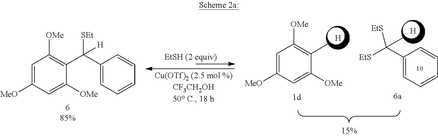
C1=C([MeO])C=C([OMe])C(C)=C1[OMe].[H].C1(C([EtS])(C)[EtS])=CC=CC=C1.[H].C1=C([MeO])C=C([OMe])C(C(C2=CC=CC=C2)([SEt])[H])=C1[OMe]
